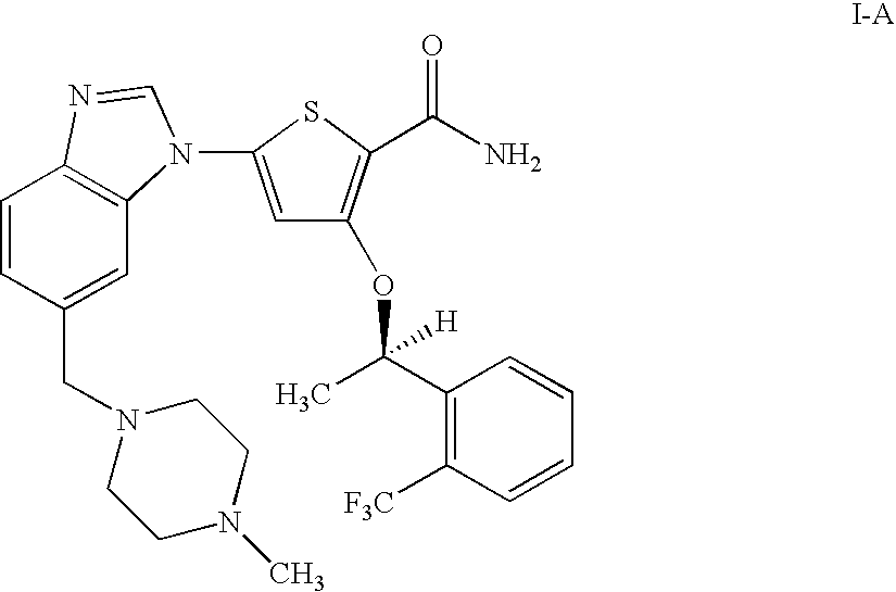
C1=CC(CN2CCN(C)CC2)=CC2=C1N=CN2C1=CC(OC(C2=C([F3C])C=CC=C2)(C)[H])=C(C(N)=O)S1
